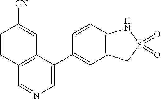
C1(C2=CC3=C(C=C2)NS(=O)(=O)C3)=CN=CC2=C1C=C([CN])C=C2
